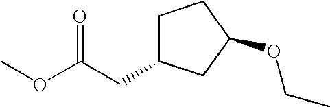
C(C(OC)=O)C1CCC(OCC)C1
